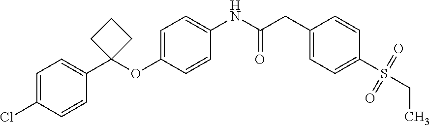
C1=C(Cl)C=CC(C2(OC3=CC=C(NC(CC4=CC=C(S(=O)(=O)CC)C=C4)=O)C=C3)CCC2)=C1
